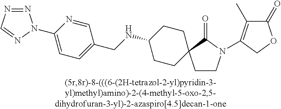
N1=NC=NN1C1=CC=C(CNC2CCC3(CC2)CCN(C2=C(C)C(=O)OC2)C3=O)C=N1
